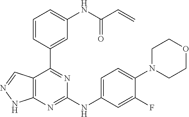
C12=C(N=C(NC3=CC=C(N4CCOCC4)C(F)=C3)N=C1C1=CC(NC(C=C)=O)=CC=C1)NN=C2
